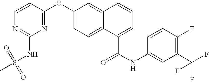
C1(OC2=NC(NS(=O)(C)=O)=NC=C2)=CC=C2C(=C1)C=CC=C2C(NC1=CC(C(F)(F)F)=C(F)C=C1)=O
